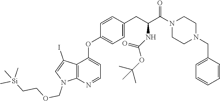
C12=C(N=CC=C1OC1=CC=C(CC(NC(OC(C)(C)C)=O)C(N3CCN(CC4=CC=CC=C4)CC3)=O)C=C1)N(COCC[Si](C)(C)C)C=C2I
